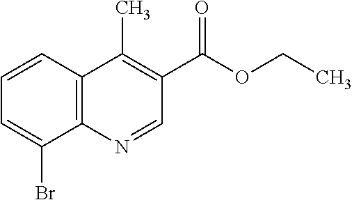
BrC1=CC=CC2=C1N=CC(C(OCC)=O)=C2C
